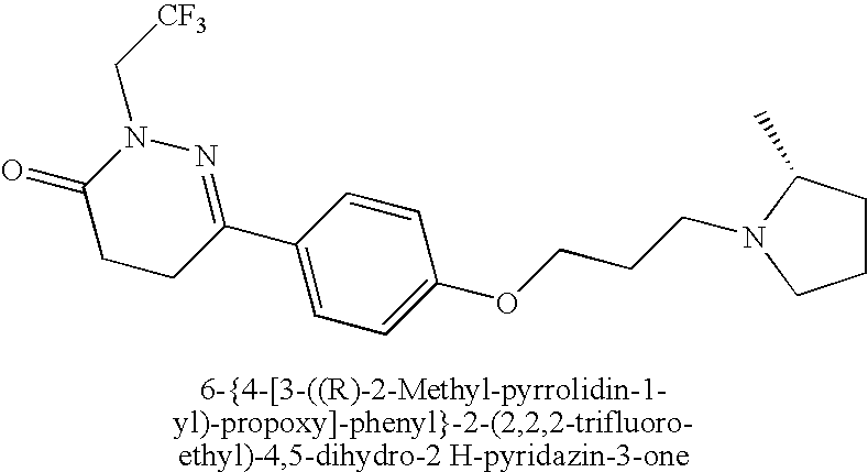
C1(=O)CCC(C2=CC=C(OCCCN3C(C)CCC3)C=C2)=NN1C[CF3]
